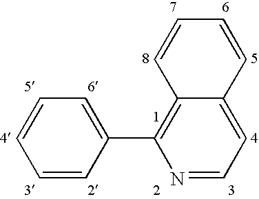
C1=CC(C2=C3C(=CC=N2)C=CC=C3)=CC=C1
